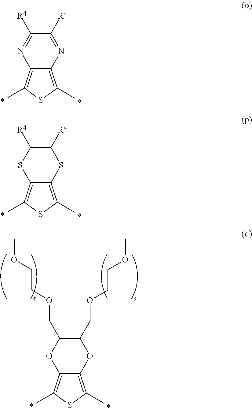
C12=C(C)SC(C)=C1OC(COCCOC)C(COCCOC)O2.C12=C(C)SC(C)=C1N=C([R4])C([R4])=N2.C12=C(C)SC(C)=C1SC([R4])C([R4])S2
